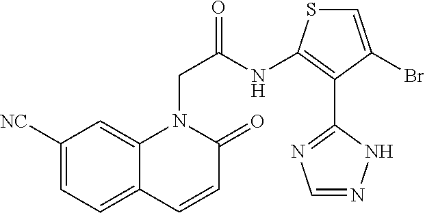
C12=CC=C([NC])C=C1N(CC(NC1=C(C3=NC=NN3)C(Br)=CS1)=O)C(=O)C=C2
